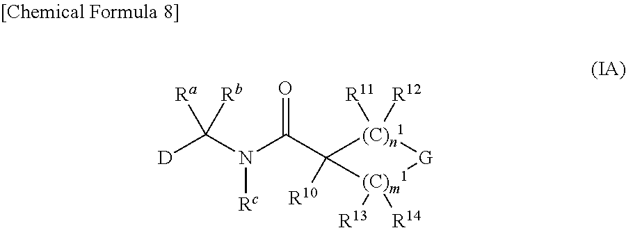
[D]C(N(C(C1([R10])[(C)n1]([R11])([R12])[G][(C)m1]1([R13])[R14])=O)[Rc])([Ra])[Rb]
